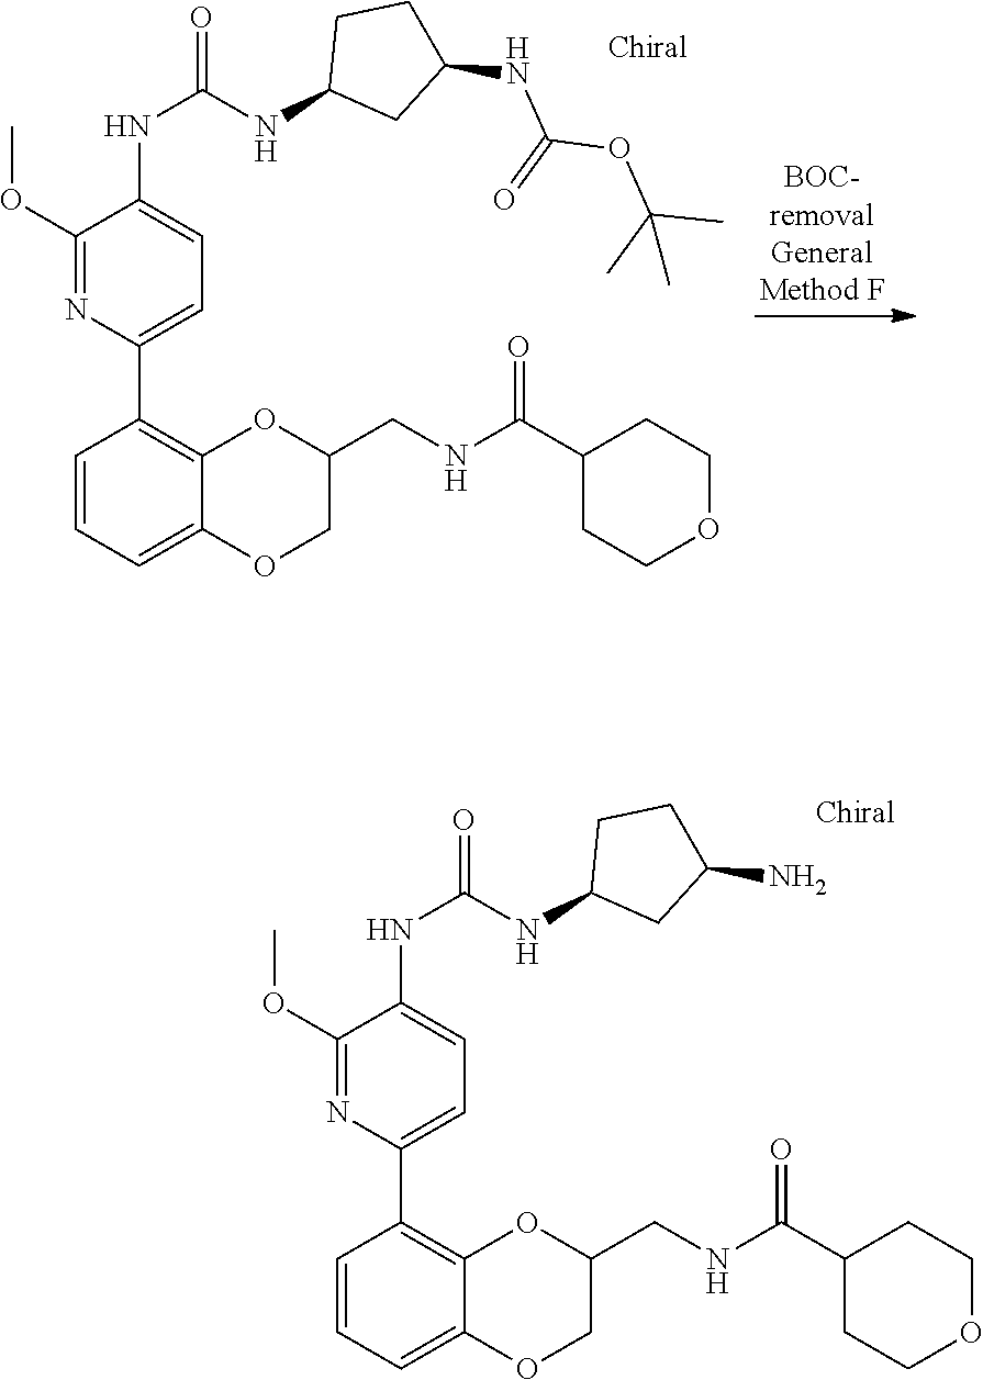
C1(C2=CC=C(NC(=O)NC3CCC(NC(OC(C)(C)C)=O)C3)C(OC)=N2)=C2OC(CNC(C3CCOCC3)=O)COC2=CC=C1.C1(C2=CC=C(NC(=O)NC3CC(N)CC3)C(OC)=N2)=C2OC(CNC(C3CCOCC3)=O)COC2=CC=C1
